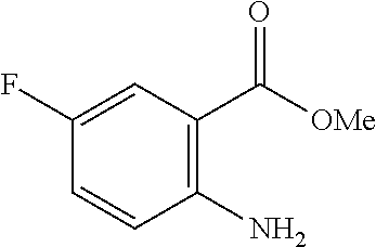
C1=CC(N)=C(C([OMe])=O)C=C1F
